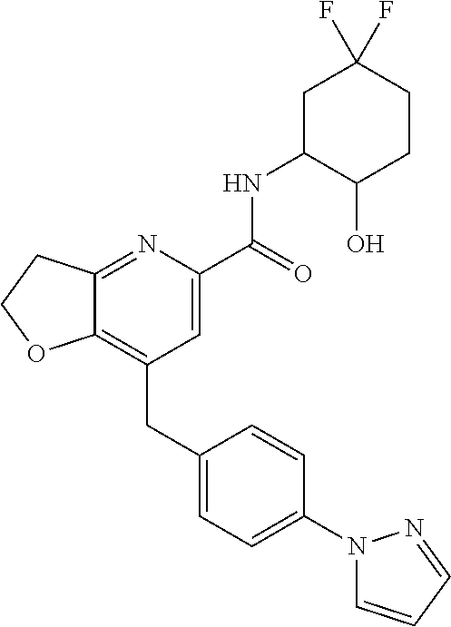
C12=C(CC3=CC=C(N4C=CC=N4)C=C3)C=C(C(NC3C(O)CCC(F)(F)C3)=O)N=C1CCO2
